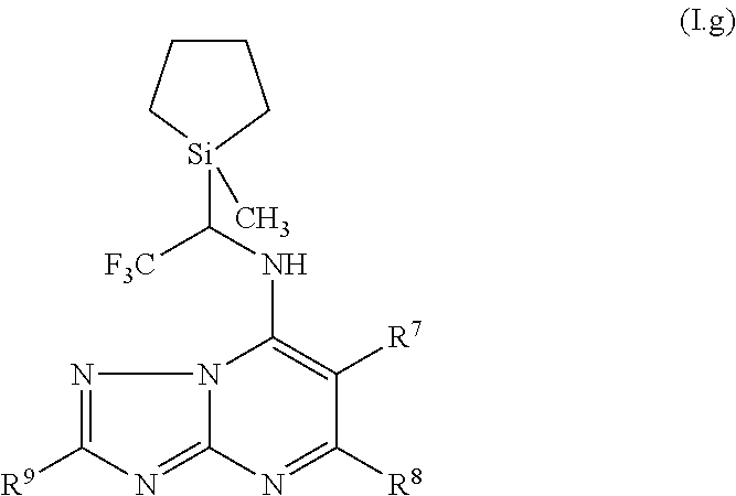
N12C(=NC([R9])=N1)N=C([R8])C([R7])=C2NC([Si]1(C)CCCC1)[F3C]
